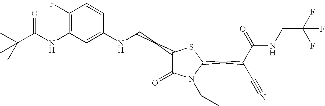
C1(F)=C(NC(C(C)(C)C)=O)C=C(NCCC2C(=O)N(CC)C(CC(C#N)C(=O)NCC(F)(F)F)S2)C=C1
